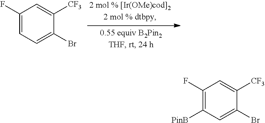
C1(F)=CC=C(Br)C([CF3])=C1.C1(F)=C([PinB])C=C(Br)C([CF3])=C1
